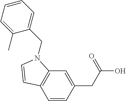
C1=CC(CC(O)=O)=CC2=C1C=CN2CC1=CC=CC=C1C
